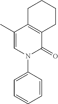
C12=C(C(C)=CN(C3=CC=CC=C3)C1=O)CCCC2
